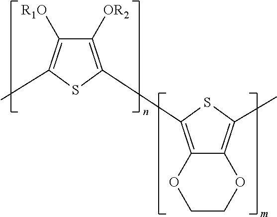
C1([OR2])=C(C2=C3C(=C(C)S2)OCCO3)SC(C)=C1[R1O]
